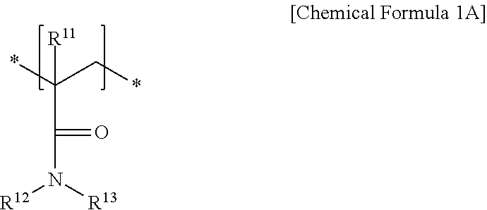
*C(C*)([R11])C(N([R13])[R12])=O
